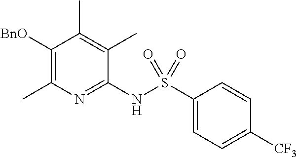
C1(NS(C2=CC=C([CF3])C=C2)(=O)=O)=NC(C)=C([BnO])C(C)=C1C
